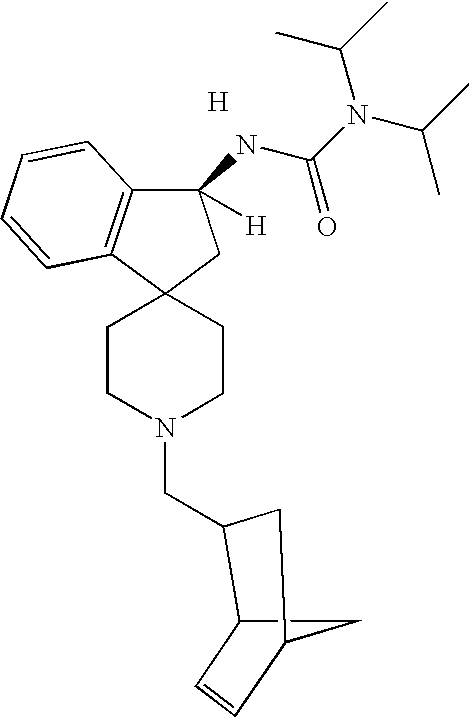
C1(NC(N(C(C)C)C(C)C)=O)([H])C2=C(C3(C1)CCN(CC1C4C=CC(C4)C1)CC3)C=CC=C2.[H]
